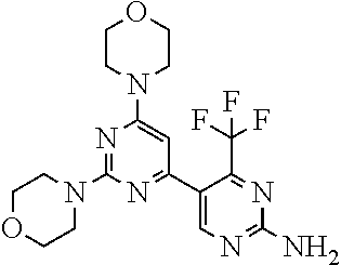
N1=C(N2CCOCC2)N=C(C2=CN=C(N)N=C2C(F)(F)F)C=C1N1CCOCC1
